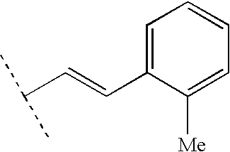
C(C(C)C)=CC1=CC=CC=C1[Me]
